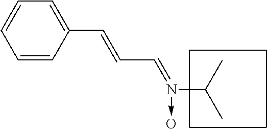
C1=CC(C=CC=N(C(C)C)->O)=CC=C1
